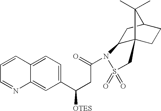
C12C3(CCC(C1)C3(C)C)CS(=O)(=O)N2C(=O)CC([OTES])C1=CC=C2C(=C1)N=CC=C2
